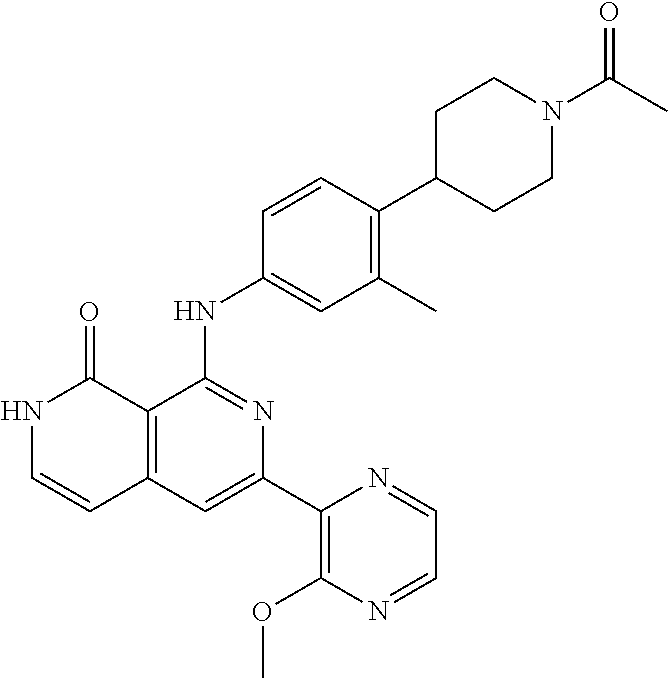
C1=CC(NC2=NC(C3=C(OC)N=CC=N3)=CC3=C2C(=O)NC=C3)=CC(C)=C1C1CCN(C(C)=O)CC1
